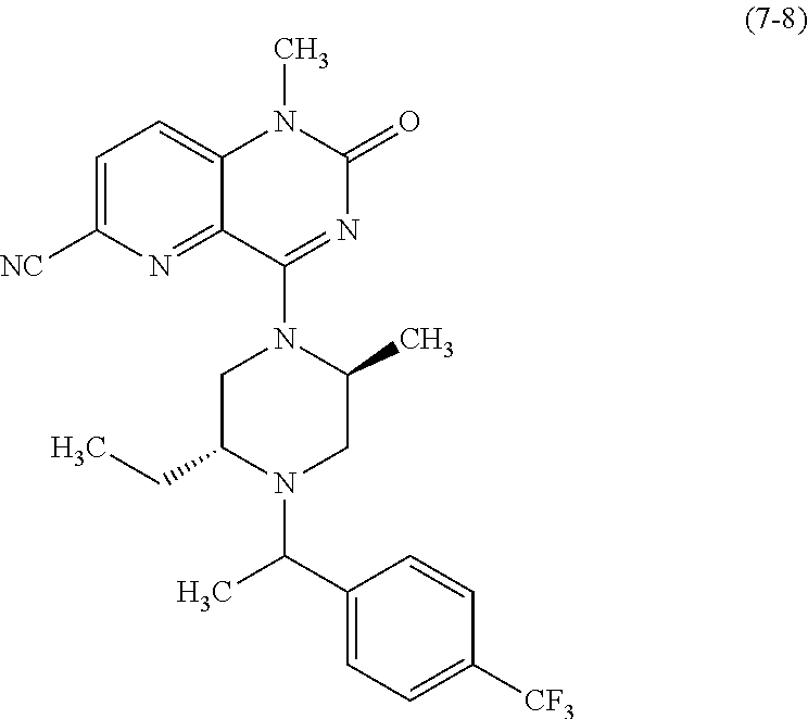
C1=C([NC])N=C2C(=C1)N(C)C(=O)N=C2N1CC(CC)N(C(C2=CC=C([CF3])C=C2)C)CC1C
